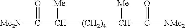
[Me2N]C(C([(CH2)4]C(C([NMe2])=O)[Me])[Me])=O
